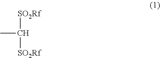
[SO2Rf]C([SO2Rf])C
